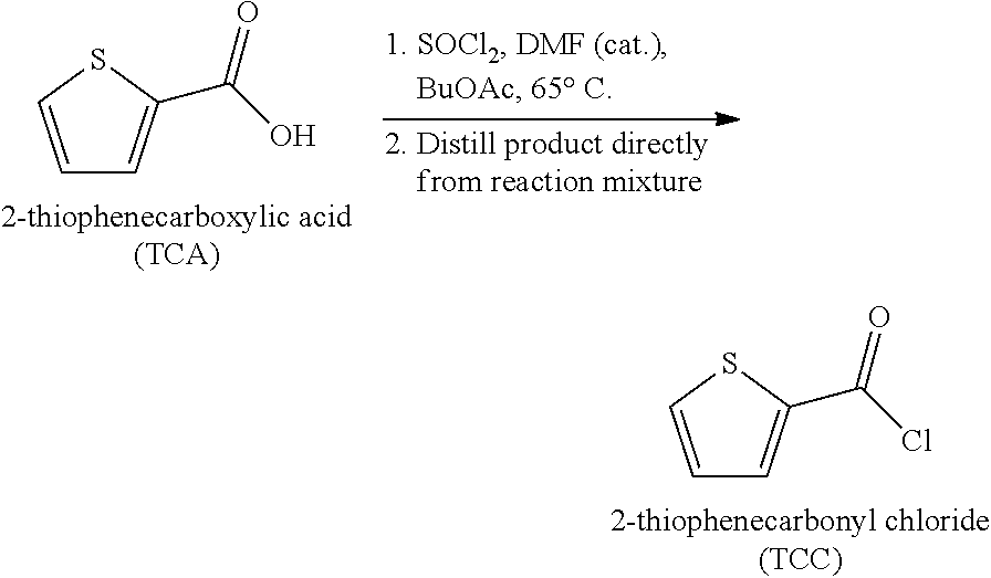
C1=CSC(C(Cl)=O)=C1.C1=CSC(C(O)=O)=C1
